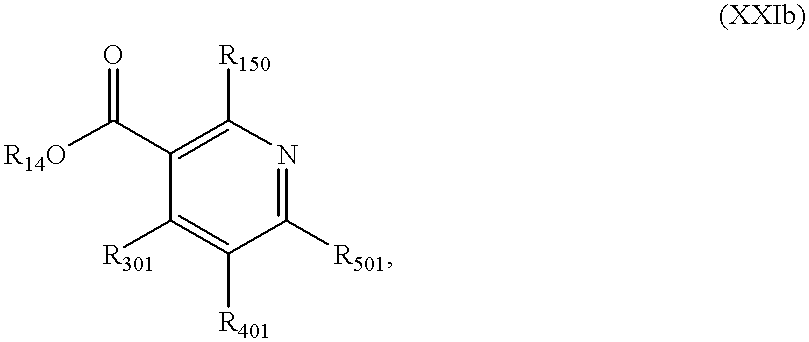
C1([R501])=NC([R150])=C(C([R14O])=O)C([R301])=C1[R401]
